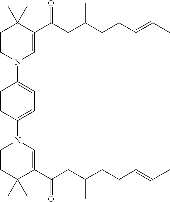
C1(C(CC(CCC=C(C)C)C)=O)=CN(C2=CC=C(N3C=C(C(CC(CCC=C(C)C)C)=O)C(C)(C)CC3)C=C2)CCC1(C)C
